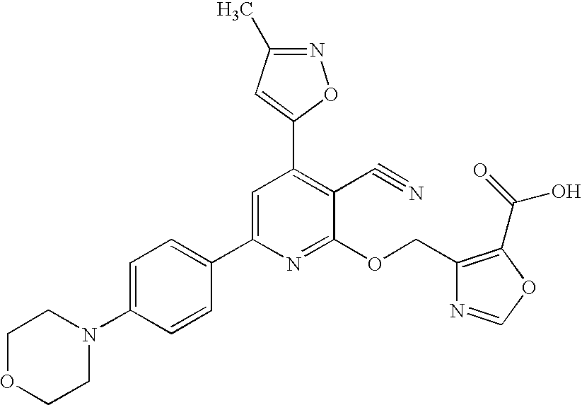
C1OCCN(C2=CC=C(C3=CC(C4=CC(C)=NO4)=C(C#N)C(OCC4=C(C(=O)O)OC=N4)=N3)C=C2)C1
